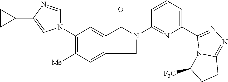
C1(C2=CC=CC(N3C(=O)C4=CC(N5C=NC(C6CC6)=C5)=C([Me])C=C4C3)=N2)=NN=C2N1C([F3C])CC2
